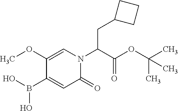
N1(C(C(OC(C)(C)C)=O)CC2CCC2)C(=O)C=C(B(O)O)C(OC)=C1
